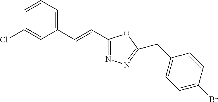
C1=CC=C(C=CC2=NN=C(CC3=CC=C(Br)C=C3)O2)C=C1Cl
